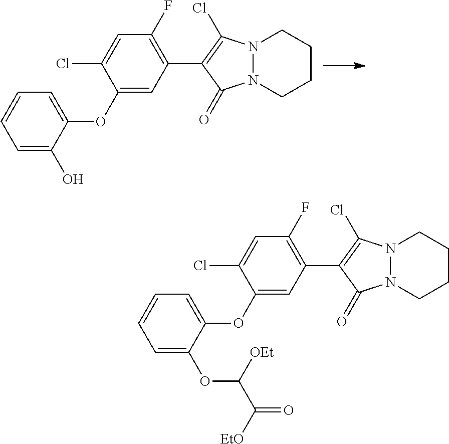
C1(OC2=CC=CC=C2O)=CC(C2=C(Cl)N3N(C2=O)CCCC3)=C(F)C=C1Cl.C1(OC2=CC=CC=C2OC(C([EtO])=O)[OEt])=CC(C2=C(Cl)N3N(C2=O)CCCC3)=C(F)C=C1Cl
